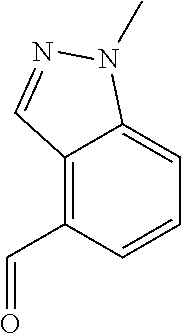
C12=C(C=O)C=CC=C1N(C)N=C2
